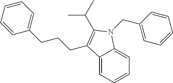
C1=CC=CC(CCCC2=C(C(C)C)N(CC3=CC=CC=C3)C3=CC=CC=C32)=C1
